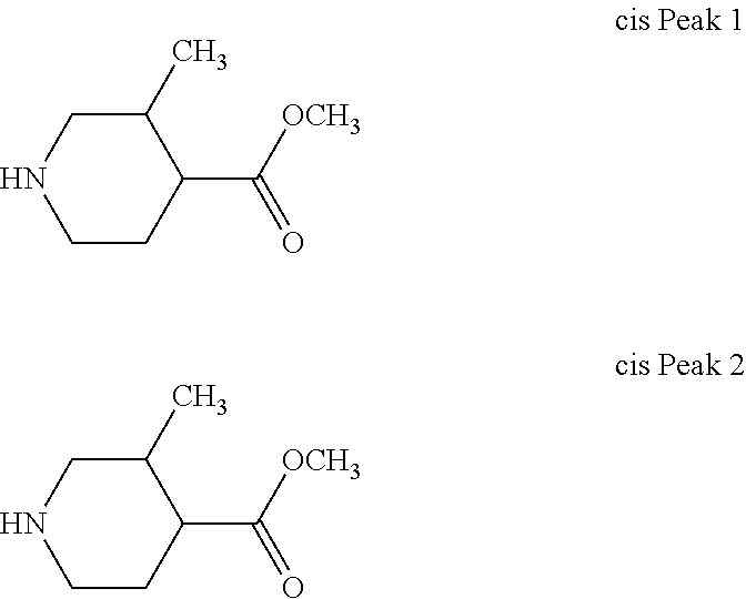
C1CC(C([OCH3])=O)C(C)CN1.C1CC(C([OCH3])=O)C(C)CN1
